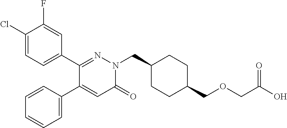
C1(Cl)=CC=C(C2=NN(CC3CCC(COCC(O)=O)CC3)C(=O)C=C2C2=CC=CC=C2)C=C1F
